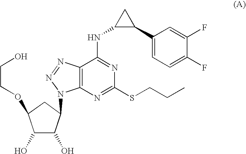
C1(C2CC2NC2=NC(SCCC)=NC3=C2N=NN3C2C(O)C(O)C(OCCO)C2)=CC=C(F)C(F)=C1
